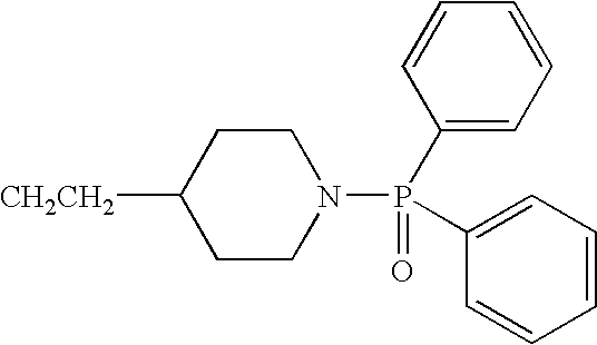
[CH2CH2]C1CCN(P(C2=CC=CC=C2)(C2=CC=CC=C2)=O)CC1
